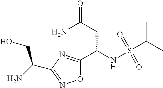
O1C(C(NS(C(C)C)(=O)=O)CC(N)=O)=NC(C(CO)N)=N1
